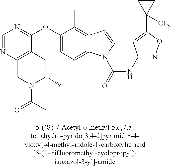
O(C1=CC=C2C(=C1C)C=CN2C(=O)NC1=NOC(C2([CF3])CC2)=C1)C1=NC=NC2=C1CC(C)N(C(C)=O)C2
